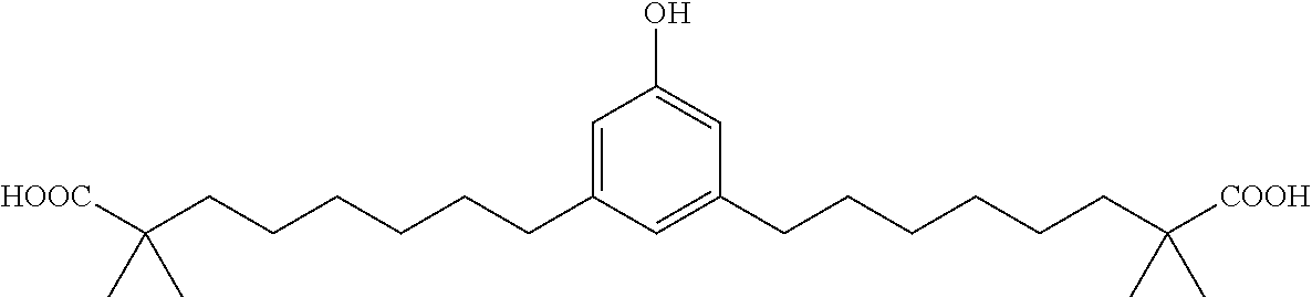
C1=C(CCCCCCC([HOOC])(C)C)C=C(CCCCCCC([COOH])(C)C)C=C1O
